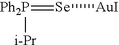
[Ph2P](=[Se][AuI])[i-Pr]
